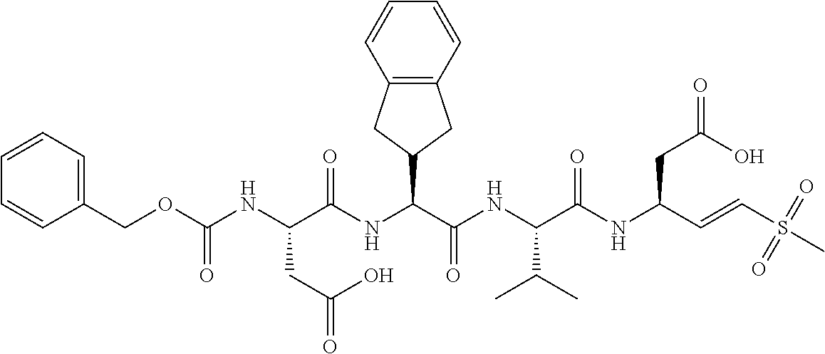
C1(COC(NC(C(NC(C(NC(C(NC(C=CS(C)(=O)=O)CC(O)=O)=O)C(C)C)=O)C2CC3=C(C2)C=CC=C3)=O)CC(=O)O)=O)=CC=CC=C1
